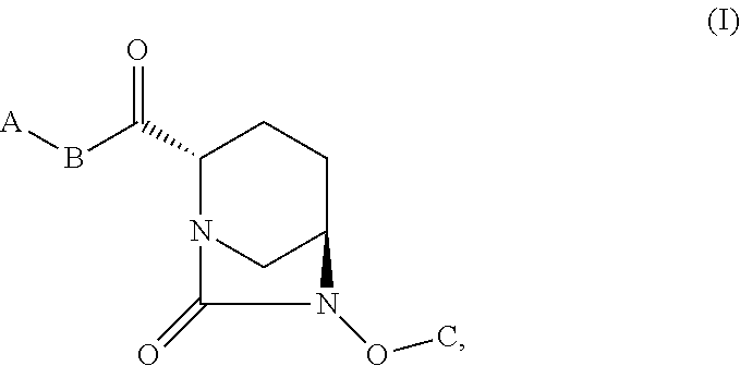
C1C(C(=O)B[A])N2CC(C1)N(OC)C2=O
